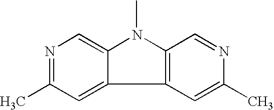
C12=C(N(C)C3=CN=C(C)C=C13)C=NC(C)=C2
